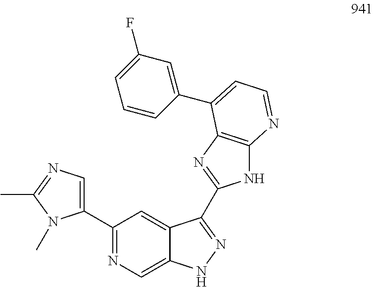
C1(C2=CN=C(C)N2C)=NC=C2C(=C1)C(C1=NC3=C(N1)N=CC=C3C1=CC(F)=CC=C1)=NN2
